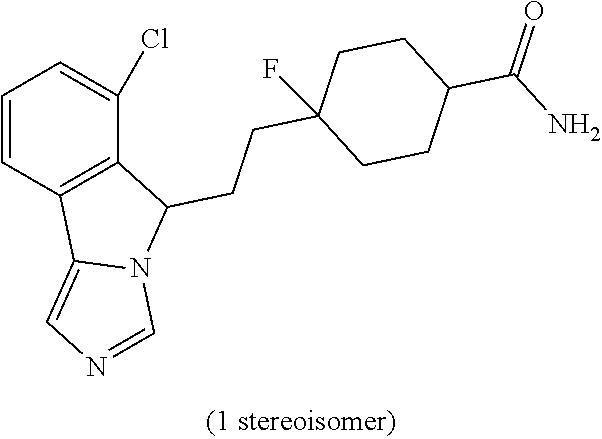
C1=CC2=C(C(Cl)=C1)C(CCC1(F)CCC(C(N)=O)CC1)N1C2=CN=C1
